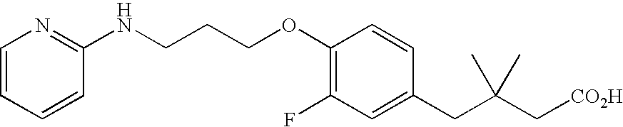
C1=C(CC(C[CO2H])(C)C)C=CC(OCCCNC2=NC=CC=C2)=C1F
